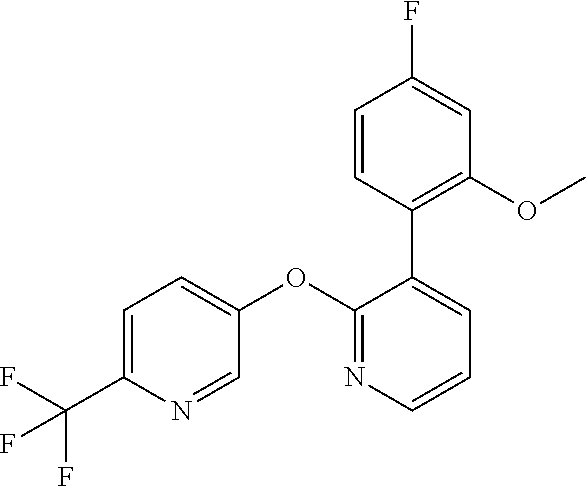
C1=C(C(F)(F)F)N=CC(OC2=NC=CC=C2C2=C(OC)C=C(F)C=C2)=C1
